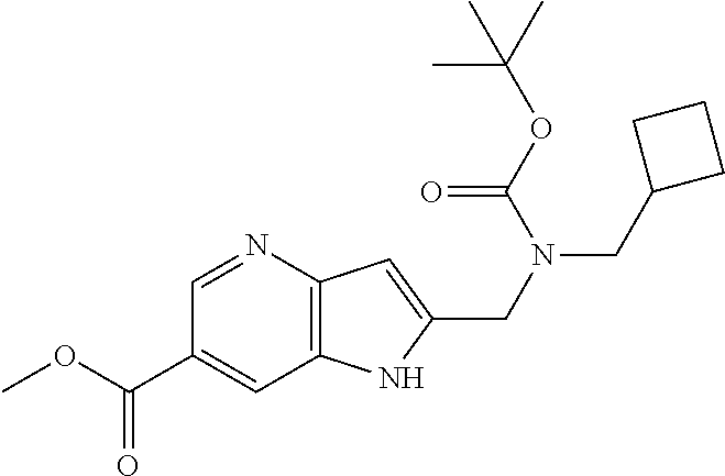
C(C1=CC2=C(N=C1)C=C(CN(CC1CCC1)C(OC(C)(C)C)=O)N2)(OC)=O
